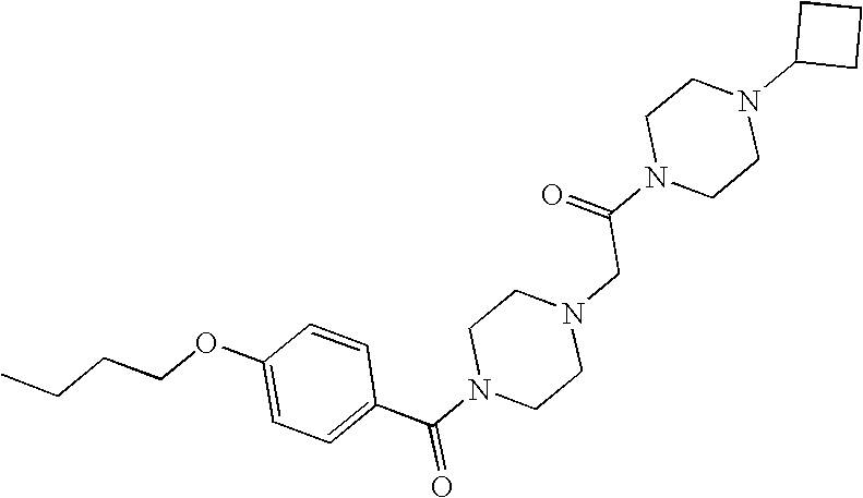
C1(OCCCC)=CC=C(C(N2CCN(CC(N3CCN(C4CCC4)CC3)=O)CC2)=O)C=C1
